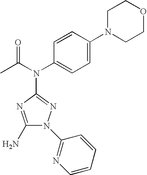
C1(N)=NC(N(C2=CC=C(N3CCOCC3)C=C2)C(C)=O)=NN1C1=NC=CC=C1
